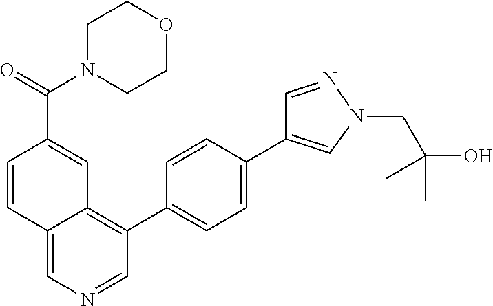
C12=CN=CC(C3=CC=C(C4=CN(CC(C)(C)O)N=C4)C=C3)=C1C=C(C(N1CCOCC1)=O)C=C2
